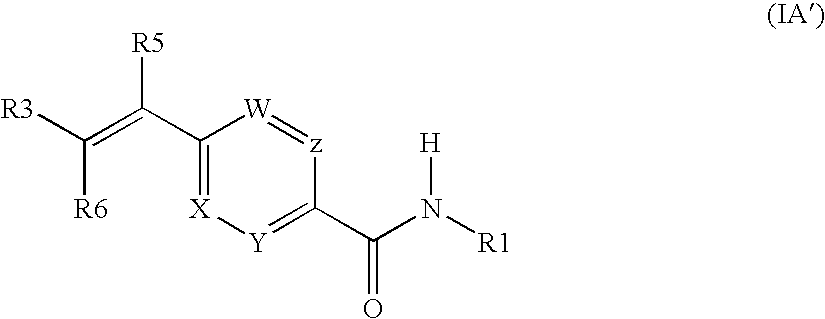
C(=C(C1=[X][Y]=C(C(N([R1])[H])=O)[z]=[W]1)[R5])([R3])[R6]
